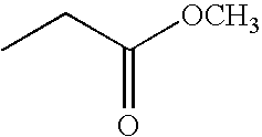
CCC([OCH3])=O
